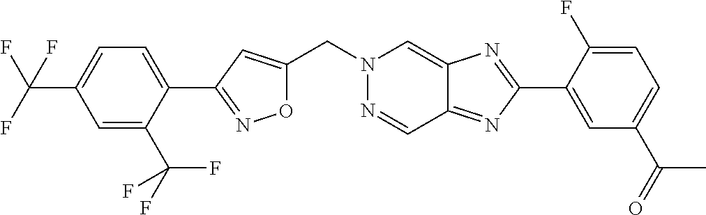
C(N1N=CC2=NC(C3=CC(C(=O)C)=CC=C3F)=NC2=C1)C1=CC(C2=CC=C(C(F)(F)F)C=C2C(F)(F)F)=NO1
